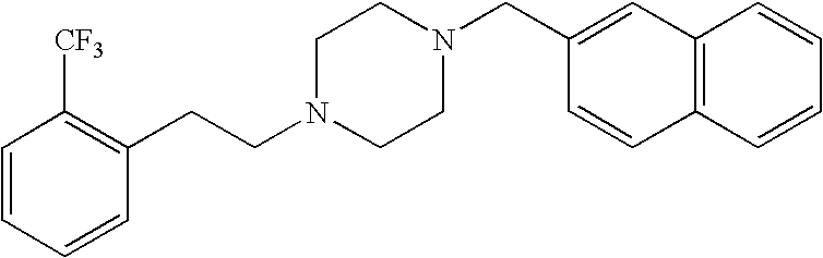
C(N1CCN(CC2=CC3=C(C=C2)C=CC=C3)CC1)CC1=C([CF3])C=CC=C1
